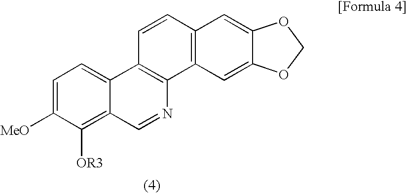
C1=C([MeO])C([OR3])=C2C(=C1)C1=C(N=C2)C2=C(C=C1)C=C1C(=C2)OCO1
